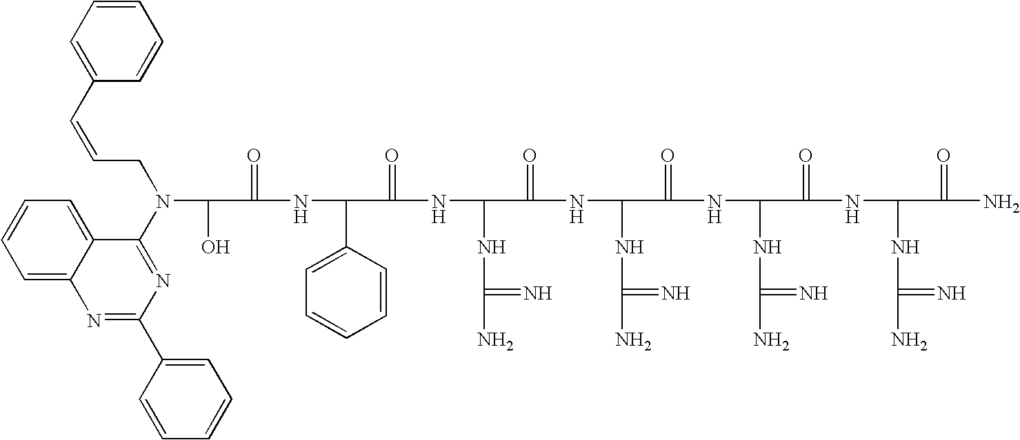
OC(C(=O)NC(C1=CC=CC=C1)C(=O)NC(NC(N)=N)C(=O)NC(NC(N)=N)C(=O)NC(NC(N)=N)C(=O)NC(NC(N)=N)C(=O)N)N(C1=NC(C2=CC=CC=C2)=NC2=CC=CC=C12)CC=CC1=CC=CC=C1
